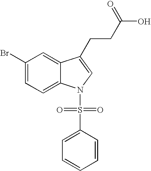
C1(Br)=CC=C2C(=C1)C(CCC(O)=O)=CN2S(=O)(=O)C1=CC=CC=C1
